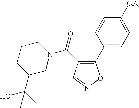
C1(C2=CC=C([CF3])C=C2)=C(C(N2CC(C(C)(O)C)CCC2)=O)C=NO1
